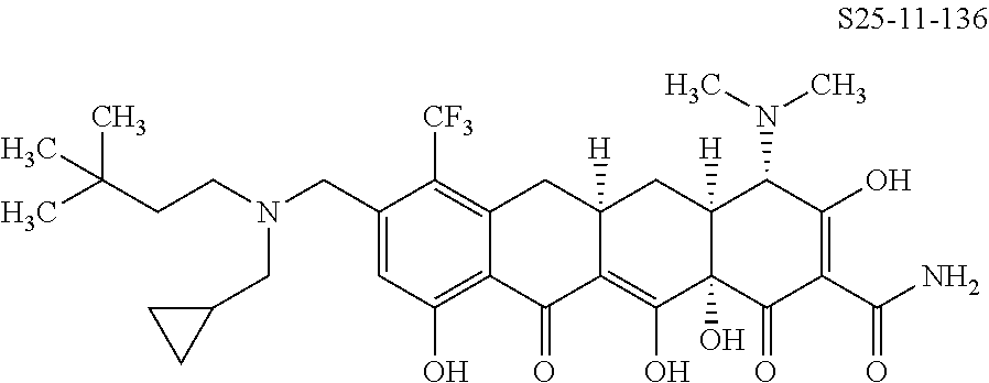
C1=C(CN(CCC(C)(C)C)CC2CC2)C([CF3])=C2C(=C1O)C(=O)C1=C(O)C3(O)C([H])(CC1([H])C2)C(N(C)C)C(O)=C(C(N)=O)C3=O
